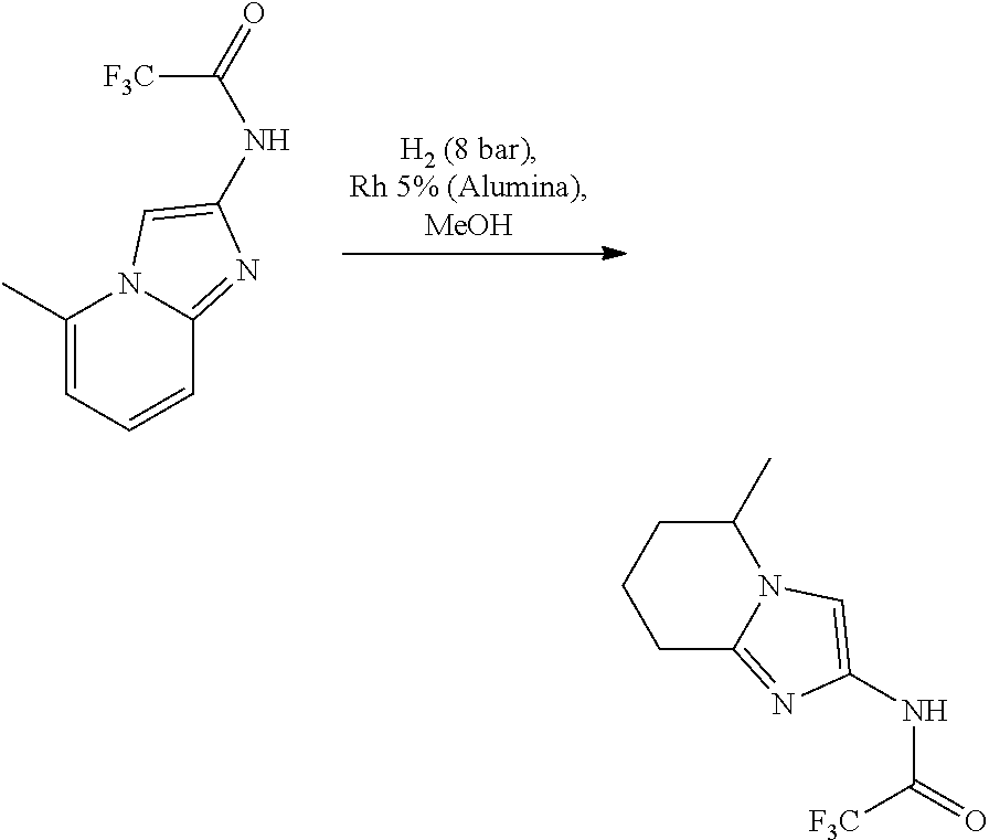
C1(C)=CC=CC2=NC(NC(=O)[F3C])=CN12.N12C(C)CCCC1=NC(NC(=O)[F3C])=C2
